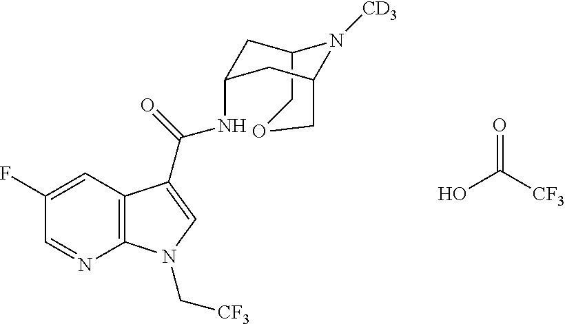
C12COCC(CC(NC(C3=CN(C[CF3])C4=C3C=C(F)C=N4)=O)C1)N2[CD3].OC([CF3])=O
